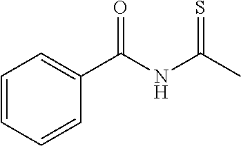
C1=CC=CC(C(NC(C)=S)=O)=C1
